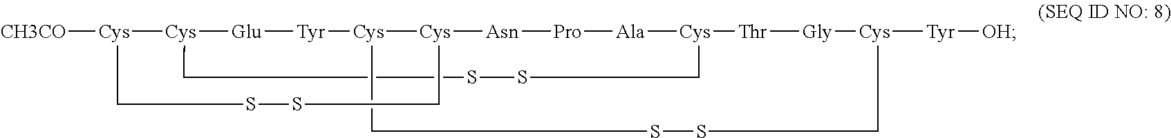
[Cys]12[Glu][Tyr][Cys]3[Cys]([Asn][Pro][Ala][Cys]([Thr][Gly][Cys]([Tyr][OH])CSSC3)CSSC1)CSSC[Cys]2[CH3CO]
